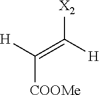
[COOMe]C([H])=C([H])[X2]
